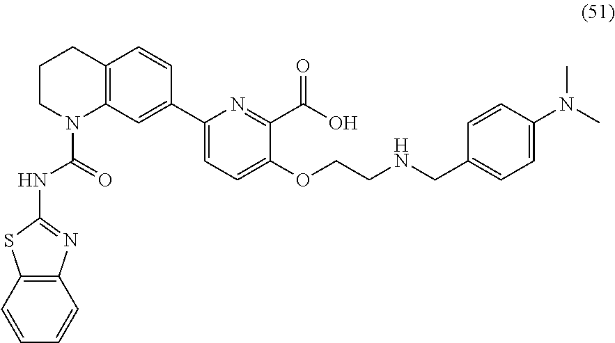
C12=C(C=CC=C1)SC(NC(N1C3=C(CCC1)C=CC(C1=CC=C(OCCNCC4=CC=C(N(C)C)C=C4)C(C(O)=O)=N1)=C3)=O)=N2
